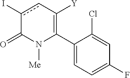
C1(C2=C([Y])cc(I)C(=O)N2[Me])=CC=C(F)C=C1Cl
